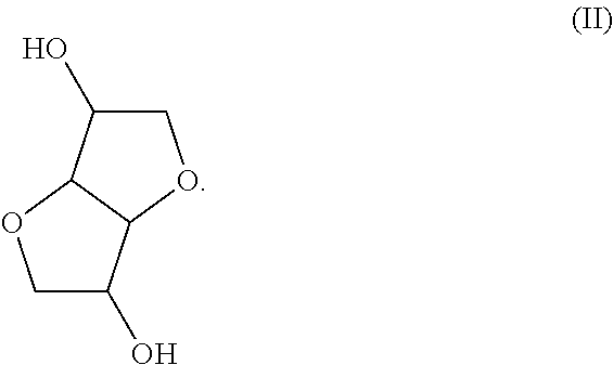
C1C(O)C2C(O1)C(O)CO2
